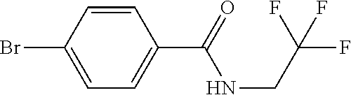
C1=CC(Br)=CC=C1C(=O)NCC(F)(F)F
